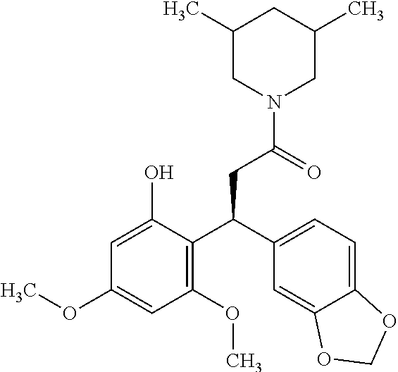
C1(C)CN(C(=O)CC(C2=C(OC)C=C(OC)C=C2O)C2=CC=C3C(=C2)OCO3)CC(C)C1
